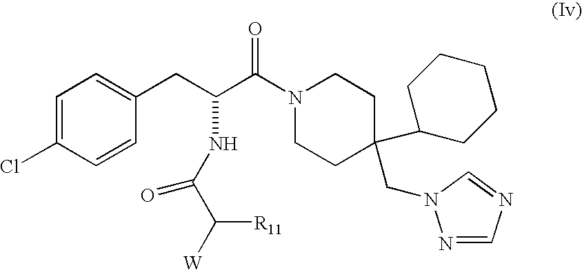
C1=CC(Cl)=CC=C1CC(C(=O)N1CCC(C2CCCCC2)(CN2N=CN=C2)CC1)NC(=O)C([W])[R11]
